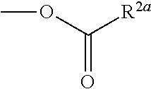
COC(=O)[R2a]
